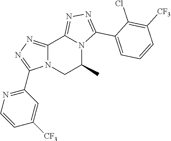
C12=NN=C(C3=NC=CC([CF3])=C3)N1CC(C)N1C2=NN=C1C1=CC=CC([CF3])=C1Cl
